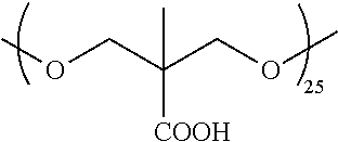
COCC(COC)(C)[COOH]
